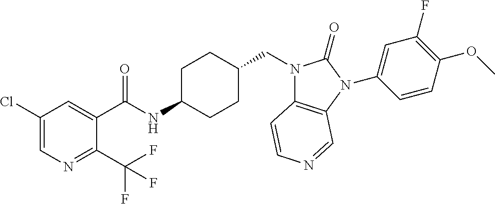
C1(Cl)=CN=C(C(F)(F)F)C(C(NC2CCC(CN3C4=C(N(C5=CC(F)=C(OC)C=C5)C3=O)C=NC=C4)CC2)=O)=C1
